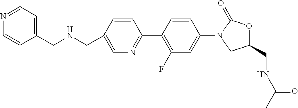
C1(CNCC2=CC=NC=C2)=CN=C(C2=C(F)C=C(N3CC(CNC(C)=O)OC3=O)C=C2)C=C1
